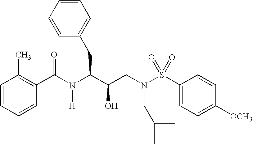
C1(C(N(C(C(CN(S(C2=CC=C([OCH3])C=C2)(=O)=O)CC(C)C)O)CC2=CC=CC=C2)[H])=O)=C(C)C=CC=C1
